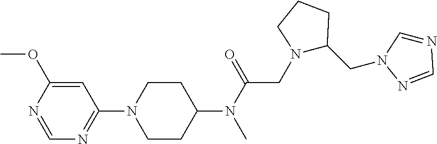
N1=CN=C(N2CCC(N(C(=O)CN3C(CN4C=NC=N4)CCC3)C)CC2)C=C1OC
